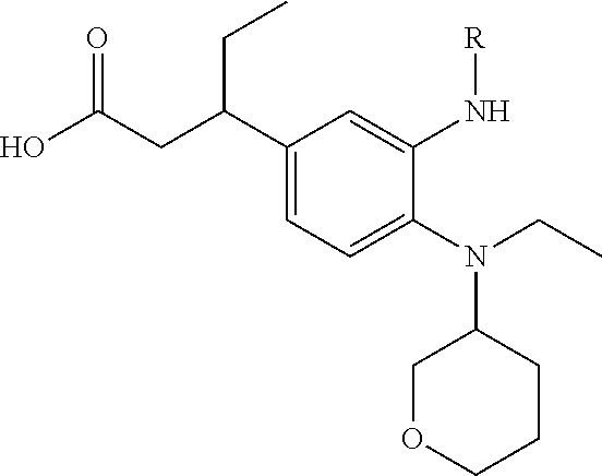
C1(N(C2COCCC2)CC)=CC=C(C(CC(O)=O)CC)C=C1N[R]
